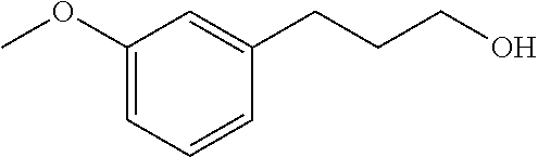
C1(OC)=CC=CC(CCCO)=C1
